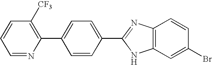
C1=NC(C2=CC=C(C3=NC4=C(N3)C=C(Br)C=C4)C=C2)=C([CF3])C=C1
